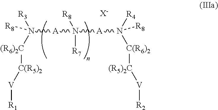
N([A]N([A]N([C(R6)2][(R5)2C][V][R2])([R4])[R8])([R7])[R8])([(R6)2C][C(R5)2][V][R1])([R3])[R8].[X-]
